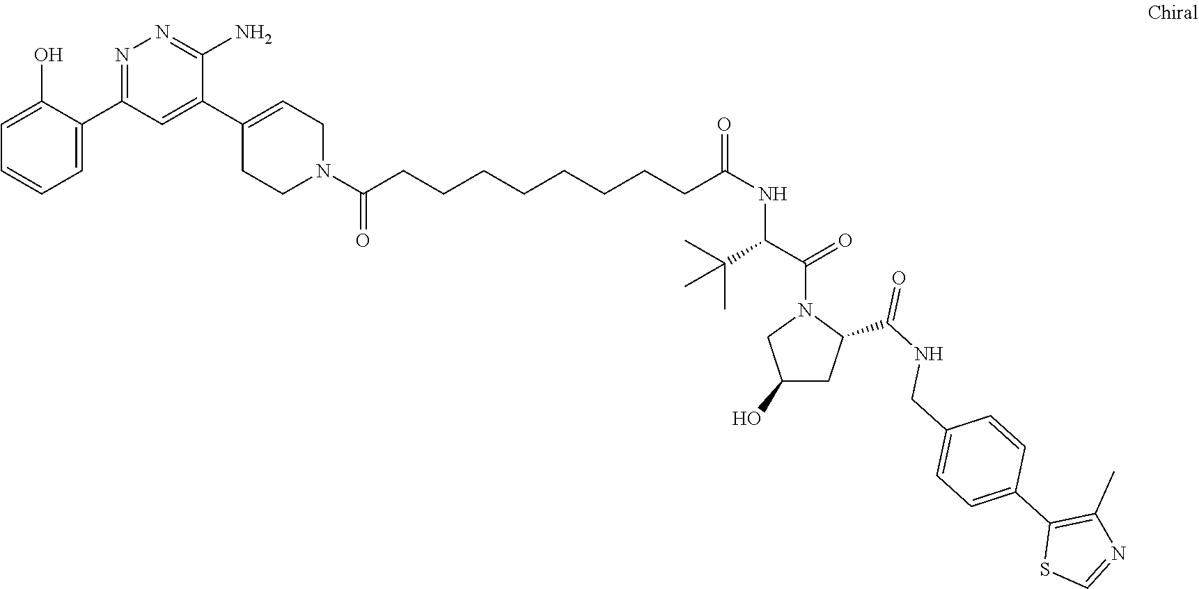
C1=C(O)C(C2=NN=C(N)C(C3=CCN(C(CCCCCCCCC(NC(C(N4CC(O)CC4C(=O)NCC4=CC=C(C5=C(C)N=CS5)C=C4)=O)C(C)(C)C)=O)=O)CC3)=C2)=CC=C1
